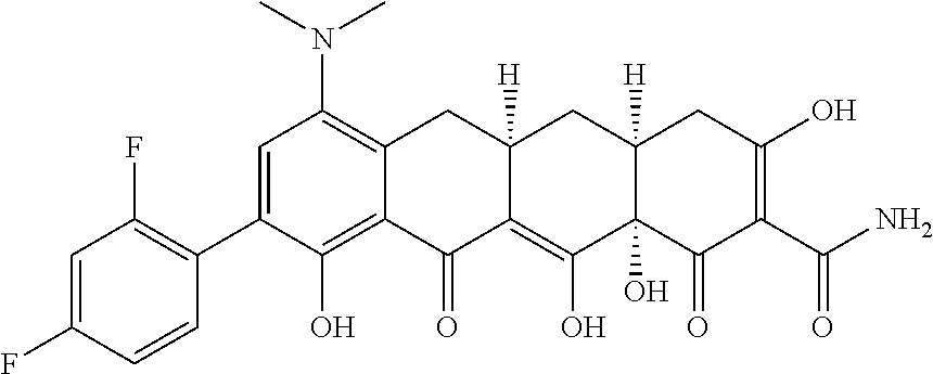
C1=C(C2=C(F)C=C(F)C=C2)C(O)=C2C(=C1N(C)C)CC1([H])C(=C(O)C3(O)C([H])(C1)CC(O)=C(C(N)=O)C3=O)C2=O
